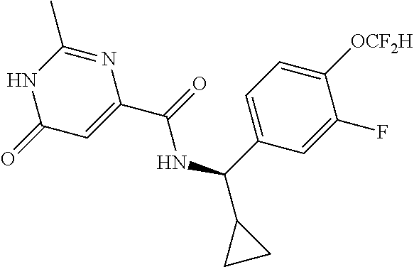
N1C(=O)C=C(C(=O)NC(C2=CC=C([OCF2H])C(F)=C2)C2CC2)N=C1C
